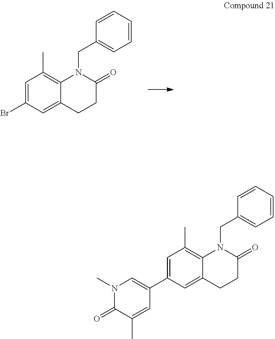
C1=C(Br)C=C2C(=C1C)N(CC1=CC=CC=C1)C(=O)CC2.C1=C(C2=CN(C)C(=O)C(C)=C2)C=C2C(=C1C)N(CC1=CC=CC=C1)C(=O)CC2
